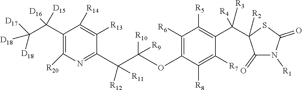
C1(C(C([D18])([D18])[D17])([D15])[D16])=C([R20])N=C(C(C([R10])([R9])OC2=C([R6])C([R5])=C(C([R3])([R4])C3([R2])C(=O)N([R1])C(=O)S3)C([R7])=C2[R8])([R12])[R11])C([R13])=C1[R14]
